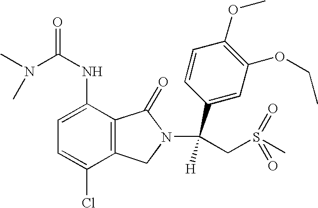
C1=C(NC(=O)N(C)C)C2=C(C(Cl)=C1)CN(C(C1=CC(OCC)=C(OC)C=C1)([H])CS(=O)(=O)C)C2=O
